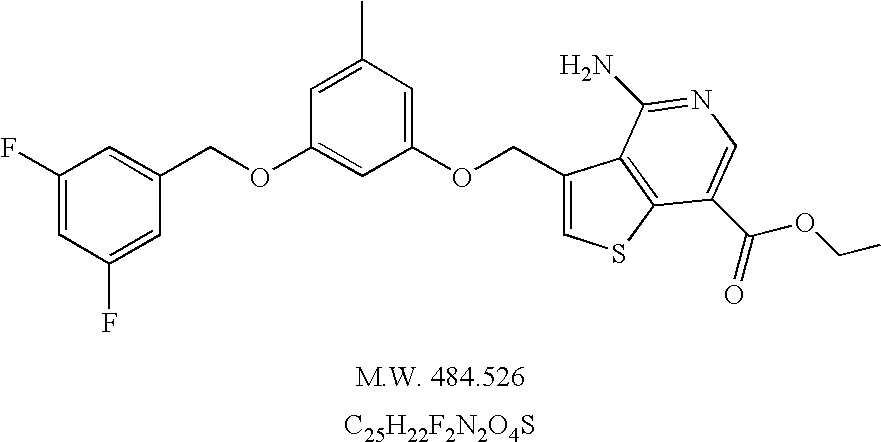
[C25H22F2N2O4S].C1(F)=CC(F)=CC(COC2=CC(OCC3=CSC4=C3C(N)=NC=C4C(=O)OCC)=CC(C)=C2)=C1
